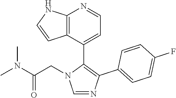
C1=C(C2=C(C3=CC=C(F)C=C3)N=CN2CC(N(C)C)=O)C2=C(N=C1)NC=C2
